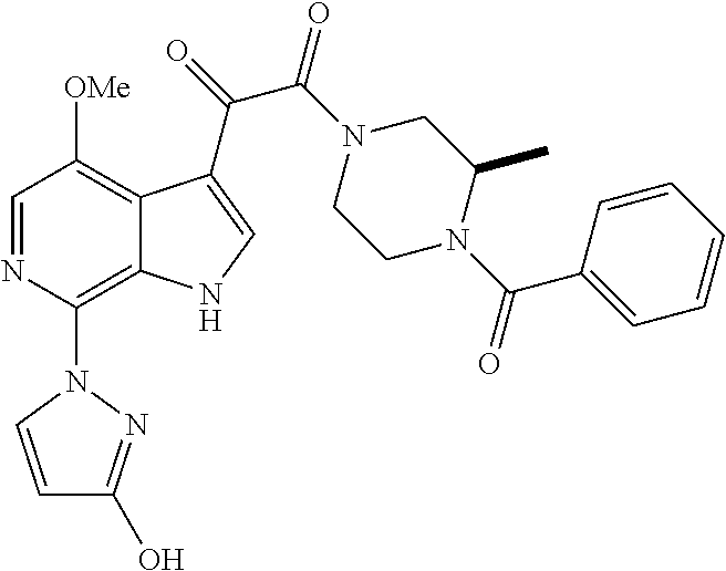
C1=NC(N2C=CC(O)=N2)=C2C(=C1[OMe])C(C(C(=O)N1CCN(C(=O)C3=CC=CC=C3)C(C)C1)=O)=CN2
